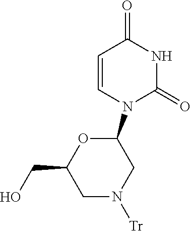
O=C1C=CN(C2OC(CO)CN([Tr])C2)C(=O)N1
